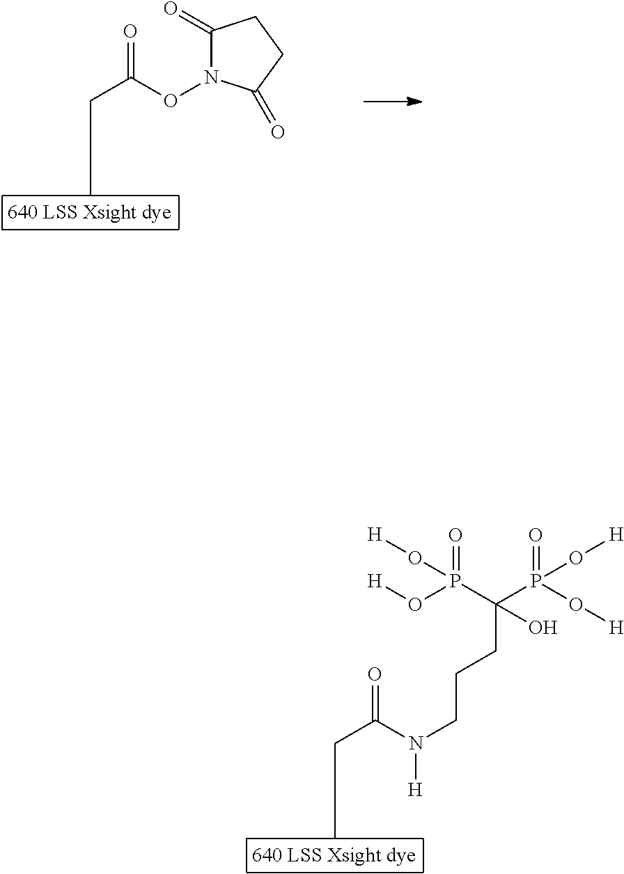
CCC(N([H])CCCC(P(O[H])(=O)O[H])(P(=O)(O[H])O[H])O)=O.CCC(ON1C(=O)CCC1=O)=O
